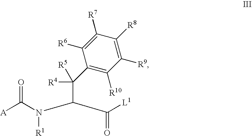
C(N(C(C([L1])=O)C([R4])(C1=C([R10])C([R9])=C([R8])C([R7])=C1[R6])[R5])[R1])([A])=O
